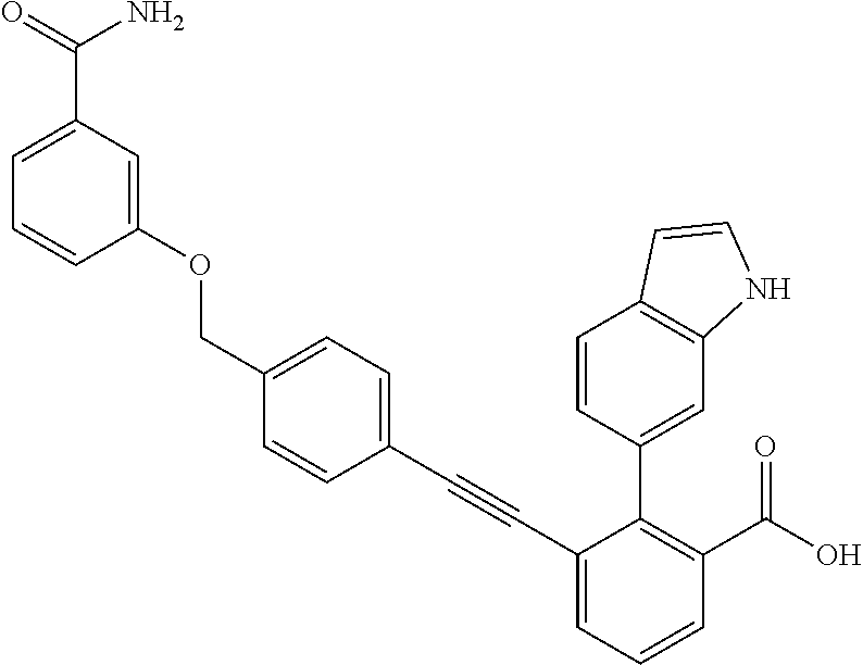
C1(COC2=CC(C(=O)N)=CC=C2)=CC=C(C#CC2=CC=CC(C(O)=O)=C2C2=CC3=C(C=C2)C=CN3)C=C1
